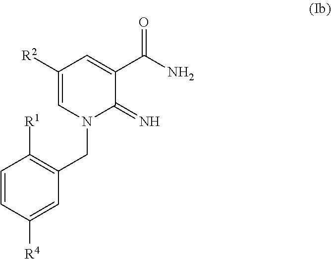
C1=CC([R4])=CC(CN2C(=N)C(C(N)=O)=CC([R2])=C2)=C1[R1]
